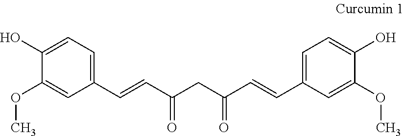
C1(O)=CC=C(C=CC(CC(C=CC2=CC=C(O)C(OC)=C2)=O)=O)C=C1OC
